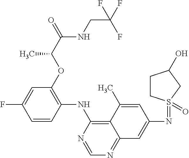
C1=CC(NC2=C3C(=NC=N2)C=C(N=S2(=O)CCC(O)C2)C=C3C)=C(OC(C)C(NCC(F)(F)F)=O)C=C1F
